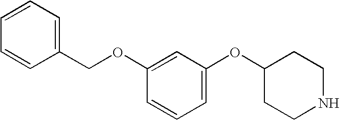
C1(OC2CCNCC2)=CC=CC(OCC2=CC=CC=C2)=C1
